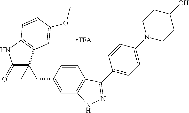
C1(=O)C2(C3=C(N1)C=CC(OC)=C3)CC2C1=CC2=C(C=C1)C(C1=CC=C(N3CCC(O)CC3)C=C1)=NN2
